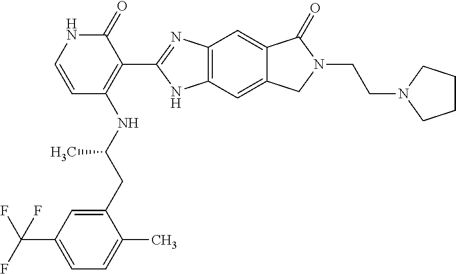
C1=C(CC(NC2=C(C3=NC4=C(N3)C=C3C(=C4)C(=O)N(CCN4CCCC4)C3)C(=O)NC=C2)C)C(C)=CC=C1C(F)(F)F
